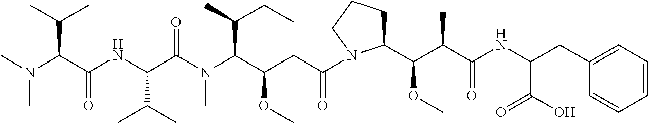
CN(C(C(NC(C(N(C(C(CC(=O)N1C(C(C(C(NC(CC2=CC=CC=C2)C(O)=O)=O)C)OC)CCC1)OC)C(C)CC)C)=O)C(C)C)=O)C(C)C)C
